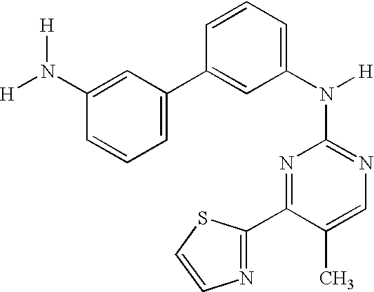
N1=C(N([H])C2=CC=CC(C3=CC=CC(N([H])[H])=C3)=C2)N=C(C2=NC=CS2)C(C)=C1
